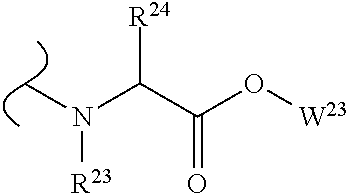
C(C(O[W23])=O)(N(C)[R23])[R24]
